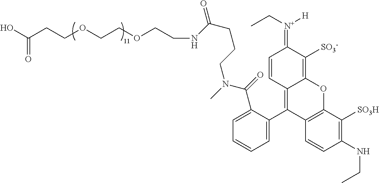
OC(CCOCCOCCNC(CCCN(C)C(=O)C1=CC=CC=C1C1=C2C(=C([SO3-])C(=[N+](CC)[H])C=C2)OC2=C1C=CC(NCC)=C2[SO3H])=O)=O
